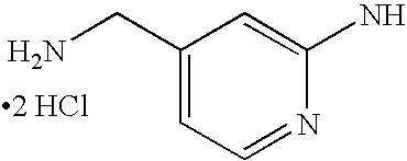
NCC1=CC=NC(N)=C1.[2 HCl]
